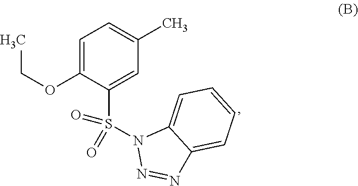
C1=C(OCC)C(S(N2N=NC3=CC=CC=C23)(=O)=O)=CC(C)=C1
